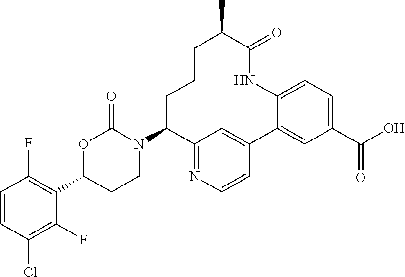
C1=CC(Cl)=C(F)C(C2CCN(C3CCCC(C)C(=O)NC4=CC=C(C(O)=O)C=C4C4=CC3=NC=C4)C(=O)O2)=C1F
